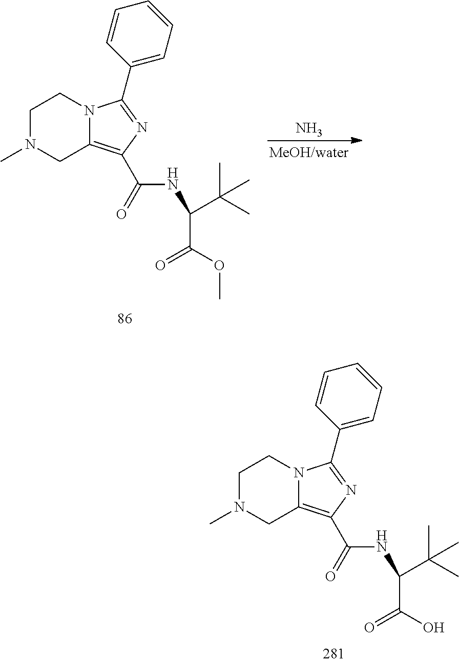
C1N(C)CC2=C(C(NC(C(O)=O)C(C)(C)C)=O)N=C(C3=CC=CC=C3)N2C1.C1N(C)CC2=C(C(NC(C(OC)=O)C(C)(C)C)=O)N=C(C3=CC=CC=C3)N2C1.N
